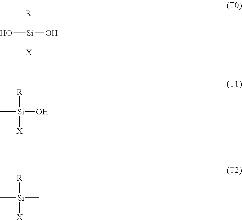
[R][Si](O)([X])O.[R][Si](C)([X])O.[R][Si](C)([X])C
